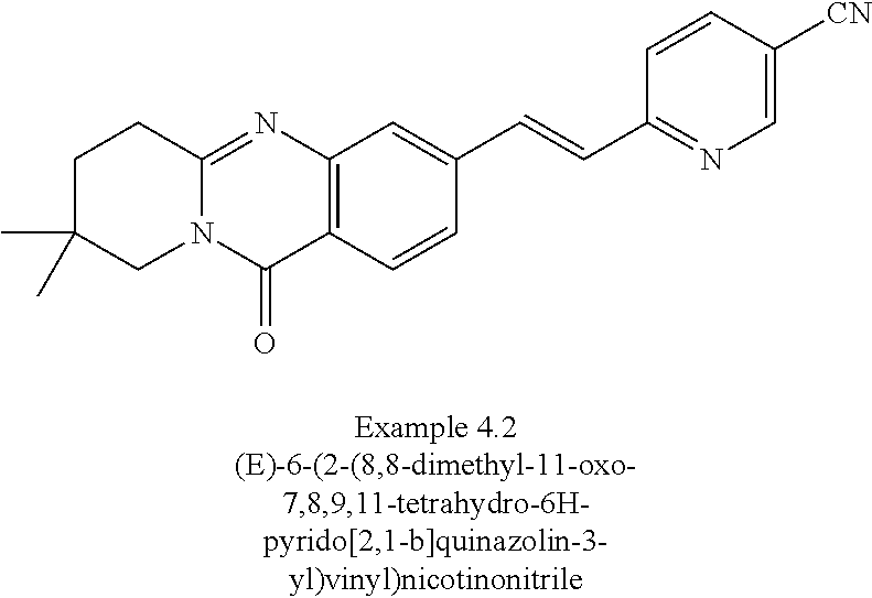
N12C(=NC3=C(C1=O)C=CC(C=CC1=NC=C([CN])C=C1)=C3)CCC(C)(C)C2
